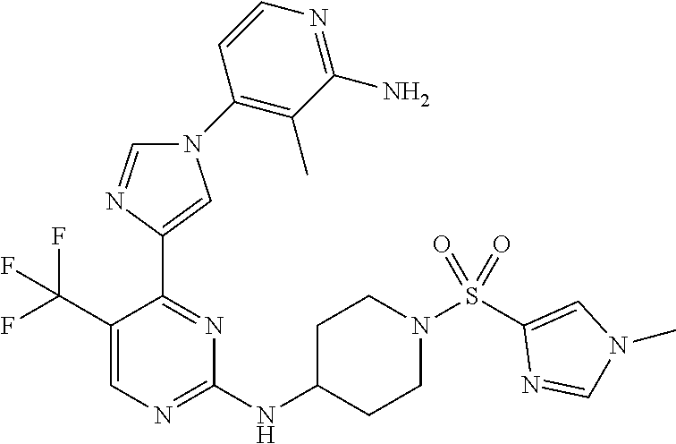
C1(NC2CCN(S(C3=CN(C)C=N3)(=O)=O)CC2)=NC=C(C(F)(F)F)C(C2=CN(C3=C(C)C(N)=NC=C3)C=N2)=N1
